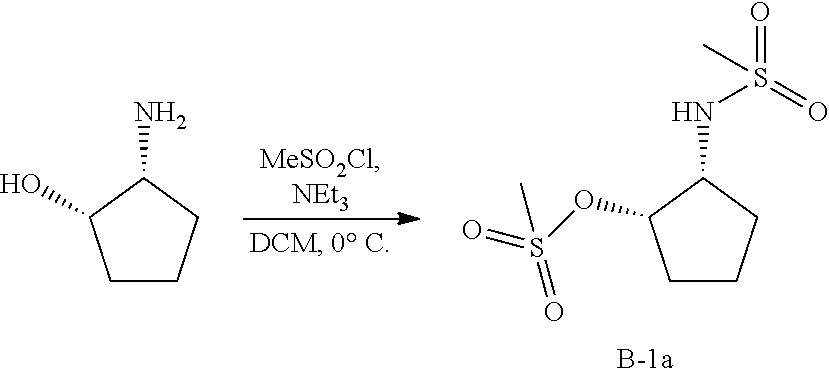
C1CCC(NS(=O)(=O)C)C1OS(=O)(=O)C.C1CCC(N)C1O
